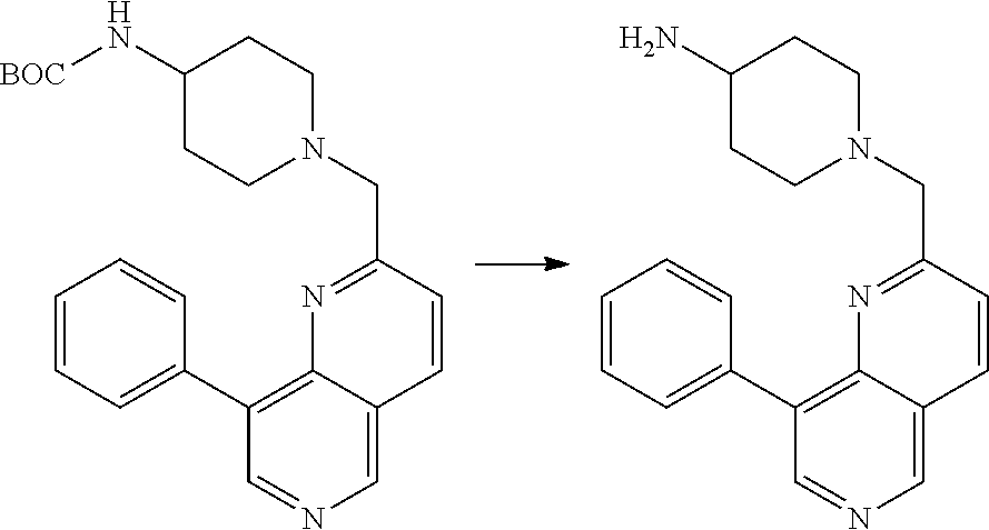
C1(C2=CC=CC=C2)=C2C(=CN=C1)C=CC(CN1CCC(N[BOC])CC1)=N2.C1(C2=CC=CC=C2)=C2C(=CN=C1)C=CC(CN1CCC(N)CC1)=N2
